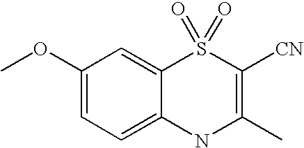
C12=CC(OC)=CC=C1NC(C)=C([CN])S2(=O)=O
